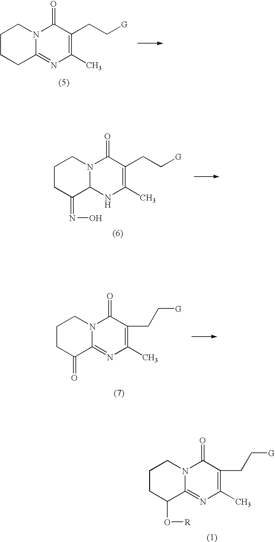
C1CC(O[R])C2=NC(C)=C(CC[G])C(=O)N2C1.C1CCC2=NC(C)=C(CC[G])C(=O)N2C1.C1CC(=NO)C2N(C1)C(=O)C(CC[G])=C(C)N2.C1CC(=O)C2=NC(C)=C(CC[G])C(=O)N2C1
